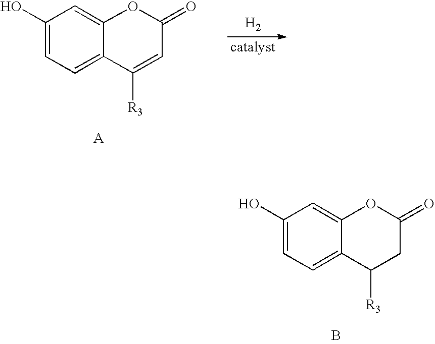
[H2].C1(O)=CC=C2C(=C1)OC(=O)C=C2[R3].C1(O)=CC=C2C(=C1)OC(=O)CC2[R3].B
